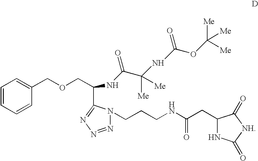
C1=CC=CC(COCC(C2=NN=NN2CCCNC(CC2NC(=O)[NH]C2=O)=O)NC(C(NC(OC([Me])([Me])[Me])=O)([Me])[Me])=O)=C1
